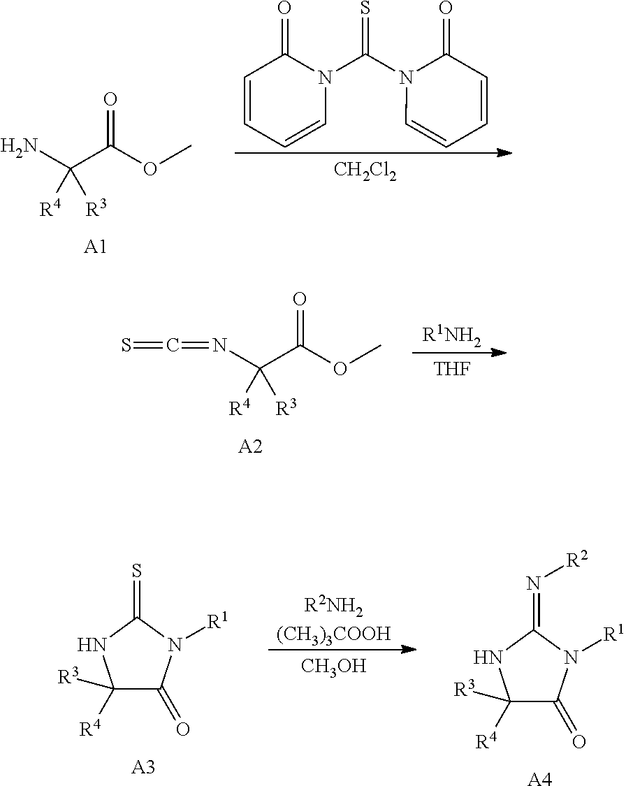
C1=CC=CN(C(N2C(=O)C=CC=C2)=S)C1=O.[CH2Cl2].NC(C(OC)=O)([R4])[R3].[A1].N(C(C(OC)=O)([R4])[R3])=C=S.[A2].[R1NH2].[THF].C1([R3])([R4])C(=O)N([R1])C(=S)N1.[A3].[R2NH2(CH3)3COOH].[CH3OH].C1([R3])([R4])C(=O)N([R1])C(=N[R2])N1.[A4]
